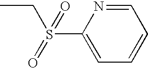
CCS(C1=CC=CC=N1)(=O)=O
